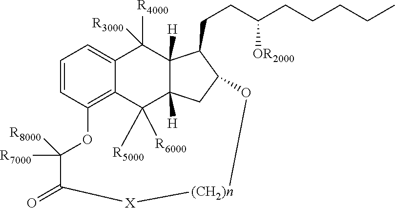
C1=CC2=C3C(=C1)C([R4000])([R3000])C1([H])C([H])(C3([R5000])[R6000])CC(C1CCC(CCCCC)[OR2000])O[(CH2)n][X]C(=O)C([R7000])([R8000])O2
